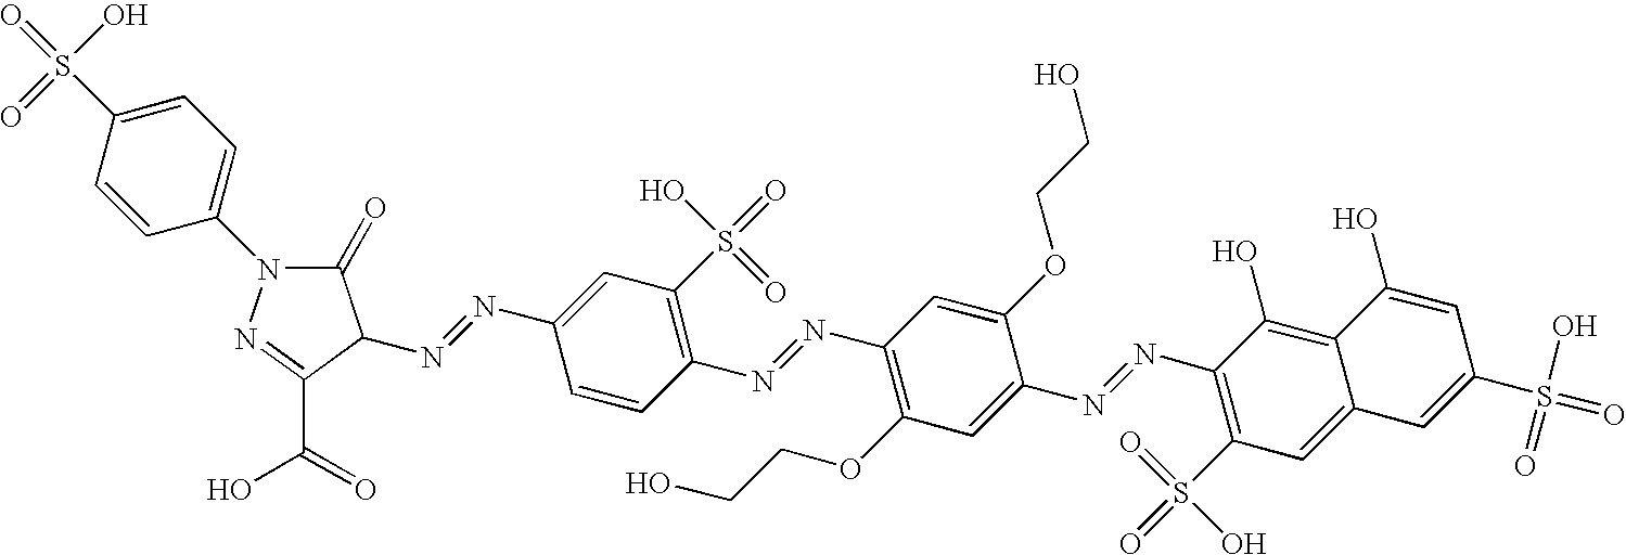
C1=CC(S(=O)(O)=O)=CC=C1N1C(=O)C(N=NC2=CC(S(=O)(O)=O)=C(N=NC3=C(OCCO)C=C(N=NC4=C(S(=O)(=O)O)C=C5C(=C4O)C(O)=CC(S(=O)(O)=O)=C5)C(OCCO)=C3)C=C2)C(C(=O)O)=N1
